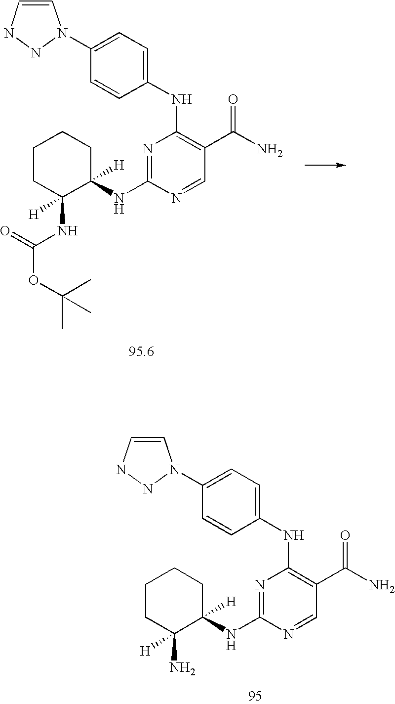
C1=C(N2C=CNN2)C=CC(NC2=C(C(N)=O)C=NC(NC3([H])CCCCC3(N)[H])=N2)=C1.C1=C(N2C=CNN2)C=CC(NC2=C(C(N)=O)C=NC(NC3([H])CCCCC3(NC(OC(C)(C)C)=O)[H])=N2)=C1
